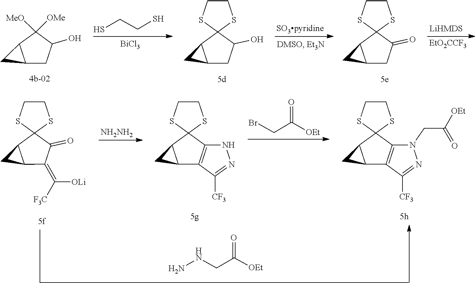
C1([MeO])([OMe])C2CC2CC1O.C(CS)S.C1C2C(C3(C1=O)SCCS3)C2.C1C2C(C3(C1O)SCCS3)C2.[BiCl3].[EtO2CCF3].C1([CF3])=NNC2=C1C1CC1C21SCCS1.C(CBr)(=O)[OEt].N1(CC(=O)[OEt])C2=C(C3CC3C23SCCS3)C([CF3])=N1.C(CNN)(=O)[OEt].C(=C1C2C(C3(C1=O)SCCS3)C2)([OLi])[F3C].[NH2NH2]
